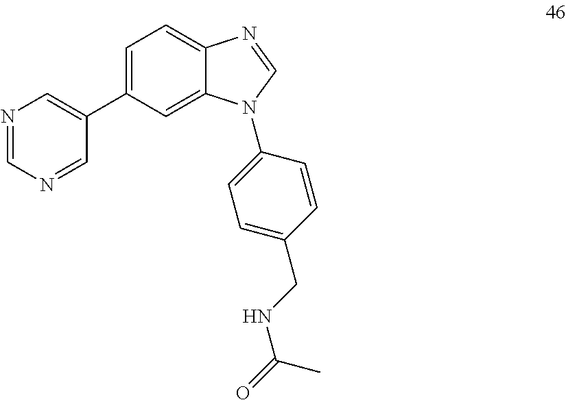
C1=C(C2=CN=CN=C2)C=C2C(=C1)N=CN2C1=CC=C(CNC(=O)C)C=C1
